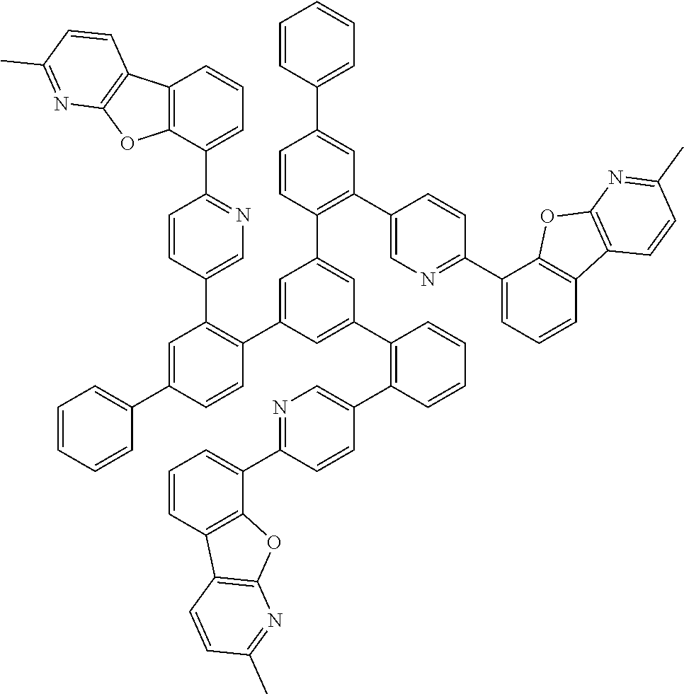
N1=C(C2=CC=CC3=C2OC2=C3C=CC(C)=N2)C=CC(C2=C(C3=CC(C4=C(C5=CN=C(C6=CC=CC7=C6OC6=C7C=CC(C)=N6)C=C5)C=C(C5=CC=CC=C5)C=C4)=CC(C4=C(C5=CN=C(C6=CC=CC7=C6OC6=C7C=CC(C)=N6)C=C5)C=C(C5=CC=CC=C5)C=C4)=C3)C=CC=C2)=C1
